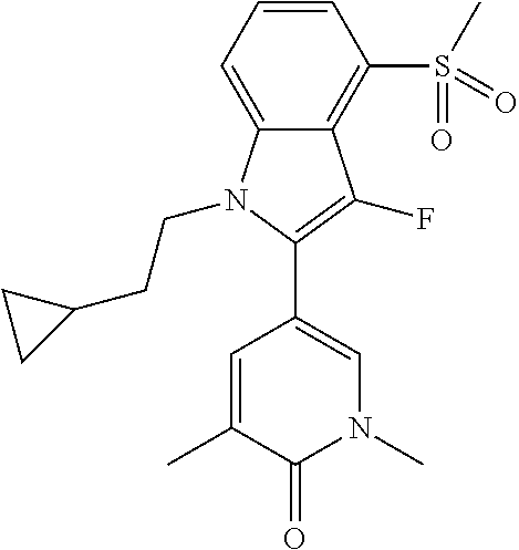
C1(C2=CN(C)C(=O)C(C)=C2)=C(F)C2=C(S(C)(=O)=O)C=CC=C2N1CCC1CC1
